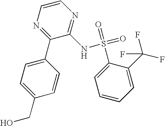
C1=CC=C(C(F)(F)F)C(S(=O)(NC2=NC=CN=C2C2=CC=C(CO)C=C2)=O)=C1
